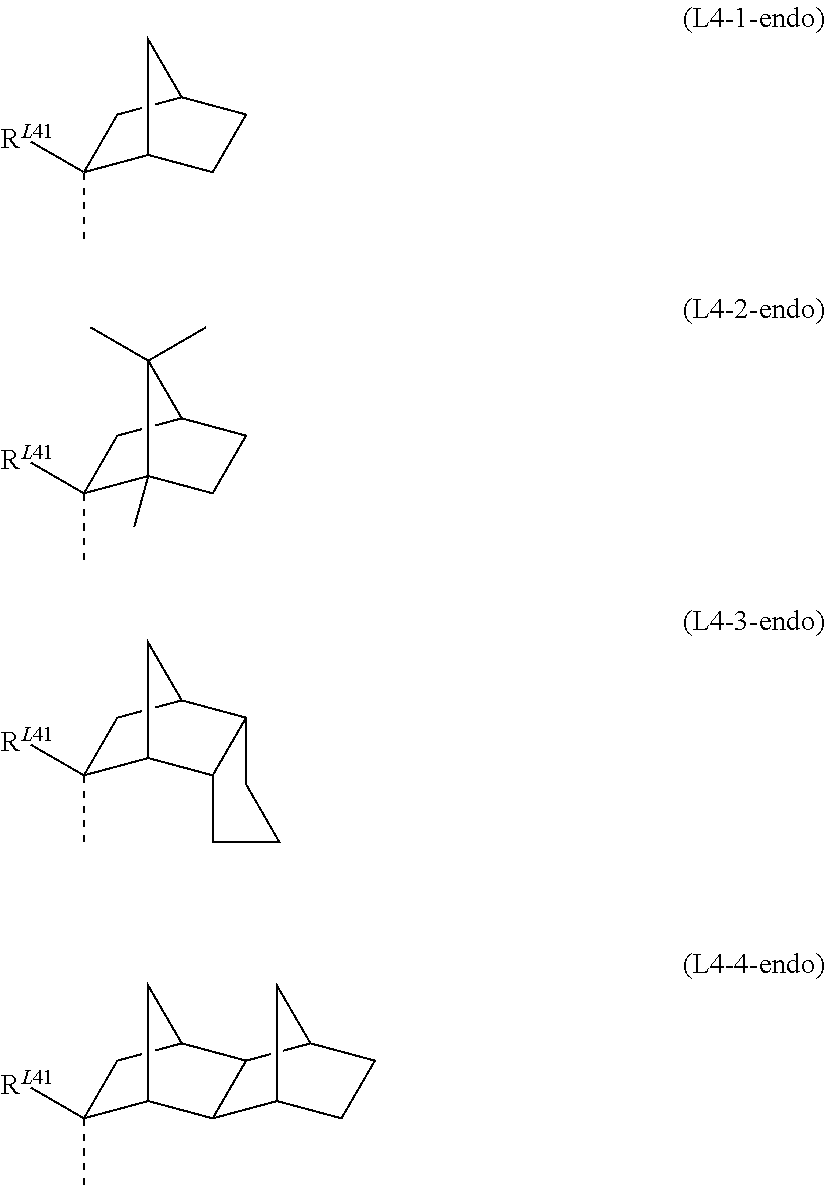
C1([RL41])(C)C2CCC(C1)C2.C1(C)([RL41])C2(C)CCC(C1)C2(C)C.C1(C)([RL41])C2C3C(C(C1)C2)CCC3.C1(C)([RL41])C2CC(C1)C1C2C2CCC1C2
